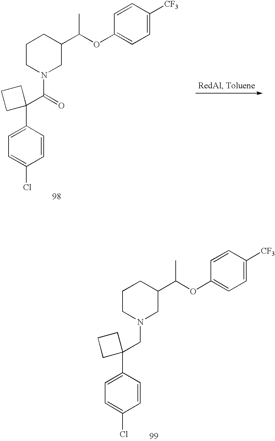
C1=C(C2(C(N3CC(C(OC4=CC=C([CF3])C=C4)C)CCC3)=O)CCC2)C=CC(Cl)=C1.C1=C(C2(CN3CC(C(OC4=CC=C([CF3])C=C4)C)CCC3)CCC2)C=CC(Cl)=C1
